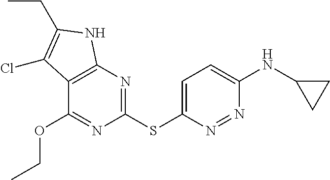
C1(SC2=CC=C(NC3CC3)N=N2)=NC2=C(C(OCC)=N1)C(Cl)=C(CC)N2
